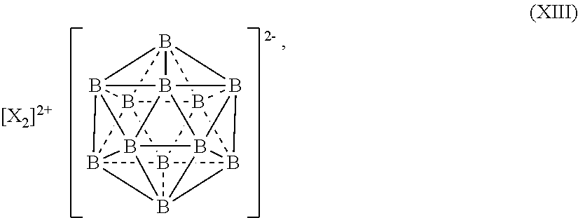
B1234B567B189B1%10%11B%12%13%14B5%15(B265B326B5%15%12B2%131B486%10)B79%14%11
